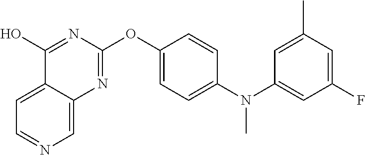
C1=C2C(=CN=C1)N=C(OC1=CC=C(N(C3=CC(F)=CC(C)=C3)C)C=C1)N=C2O
